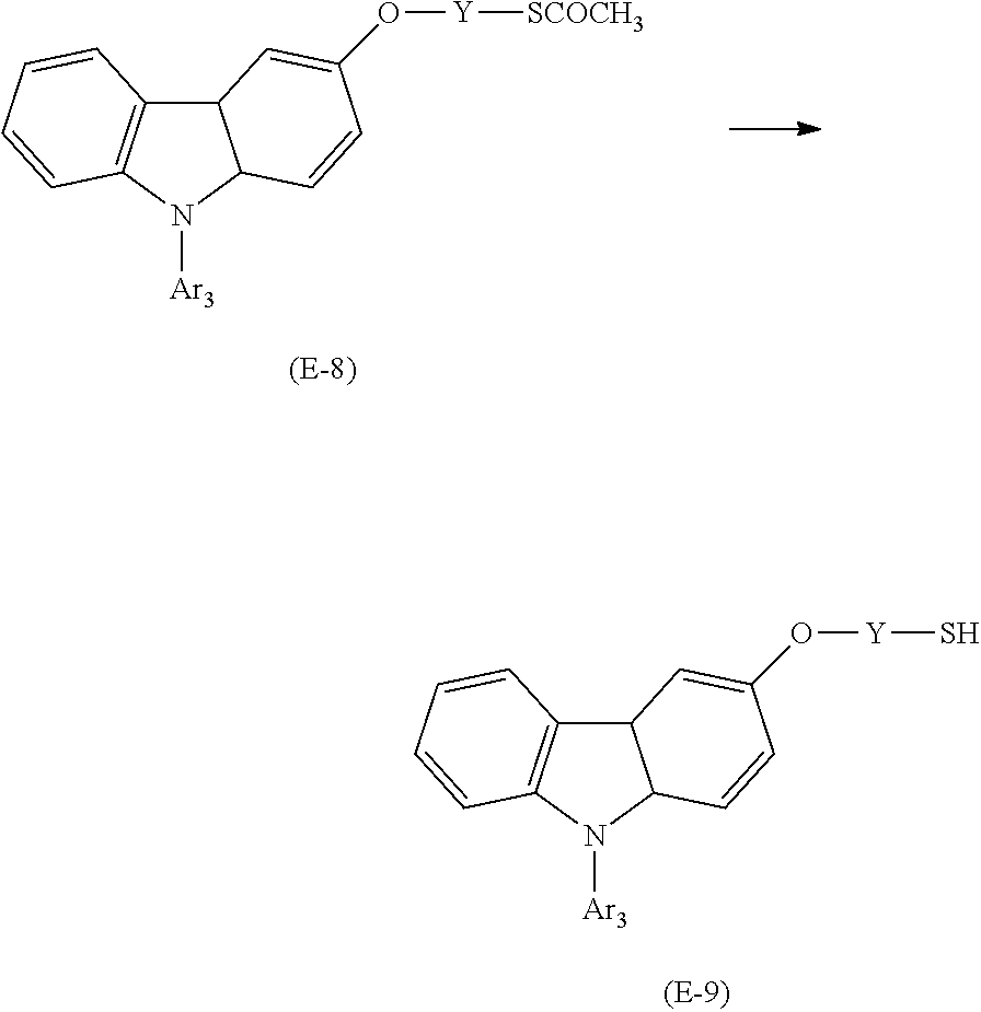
C12C3=C(N([Ar3])C1C=CC(O[Y]S)=C2)C=CC=C3.C12C3=C(N([Ar3])C1C=CC(O[Y][SCOCH3])=C2)C=CC=C3
